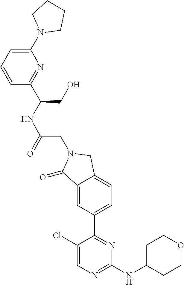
C1(=O)C2=CC(C3=NC(NC4CCOCC4)=NC=C3Cl)=CC=C2CN1CC(NC(CO)C1=NC(N2CCCC2)=CC=C1)=O
